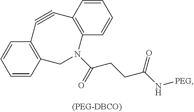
C1=CC2=C(C=C1)N(C(CCC(N[PEG])=O)=O)CC1=C(C#C2)C=CC=C1
